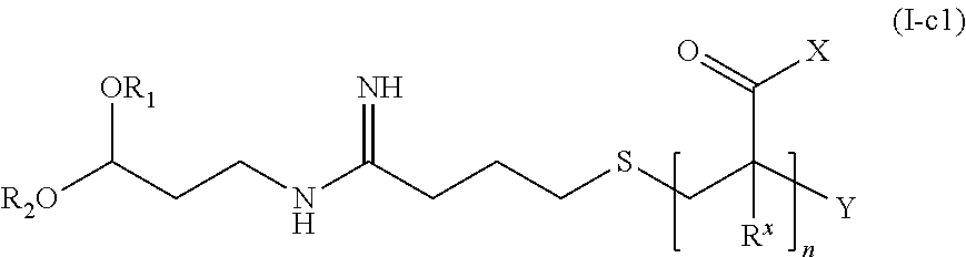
[R2O]C(CCNC(CCCSCC([Y])(C(=O)[X])[Rx])=N)[OR1]
